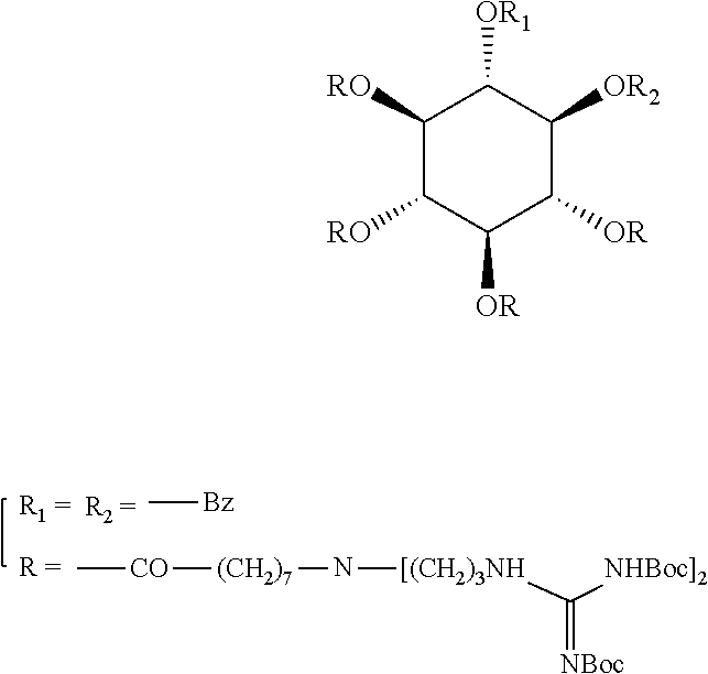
C[Bz].C[CO][(CH2)7]N[[(CH2)3NH]C([NHBoc]2])=[NBoc].C1([RO])C([RO])C([OR])C([OR])C([OR2])C1[OR1]
